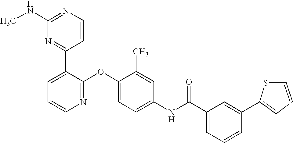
C1(NC)=NC=CC(C2=CC=CN=C2OC2=CC=C(NC(C3=CC=CC(C4=CC=CS4)=C3)=O)C=C2C)=N1
